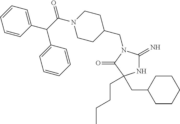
N1C(=N)N(CC2CCN(C(C(C3=CC=CC=C3)C3=CC=CC=C3)=O)CC2)C(=O)C1(CCCC)CC1CCCCC1
